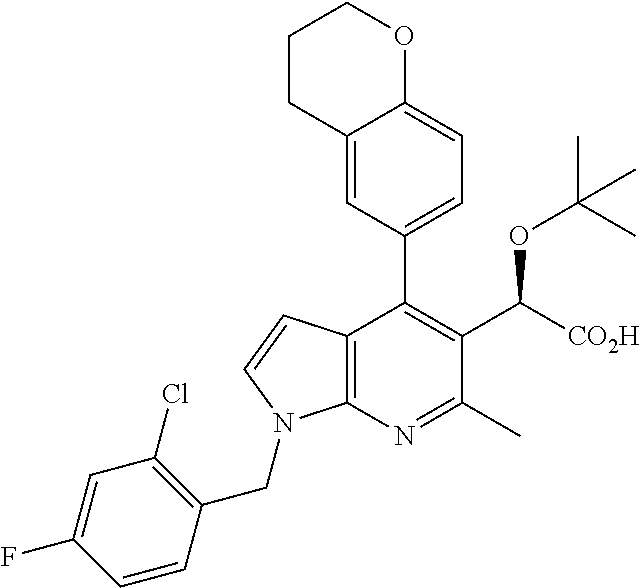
C12=C(N=C(C)C(C([CO2H])OC(C)(C)C)=C1C1=CC=C3C(=C1)CCCO3)N(CC1=C(Cl)C=C(F)C=C1)C=C2
